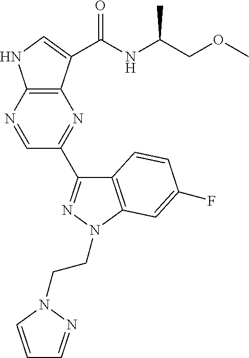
N1=CC(C2=NN(CCN3N=CC=C3)C3=C2C=CC(F)=C3)=NC2=C1NC=C2C(NC(COC)C)=O
